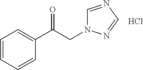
Cl.C1=CC=CC(C(CN2C=NC=N2)=O)=C1
